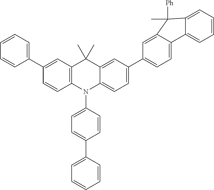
C1(C2=CC=CC=C2)=CC2=C(C=C1)N(C1=CC=C(C3=CC=CC=C3)C=C1)C1=CC=C(C3=CC=C4C(=C3)C(C)([Ph])C3=CC=CC=C43)C=C1C2(C)C
